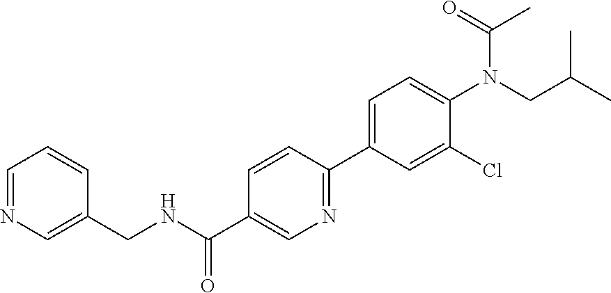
N1=CC=CC(CNC(C2=CN=C(C3=CC=C(N(C(=O)C)CC(C)C)C(Cl)=C3)C=C2)=O)=C1
